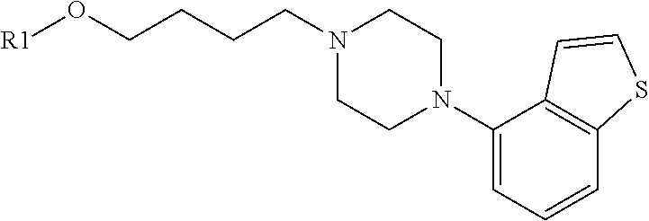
[R1]OCCCCN1CCN(C2=CC=CC3=C2C=CS3)CC1
